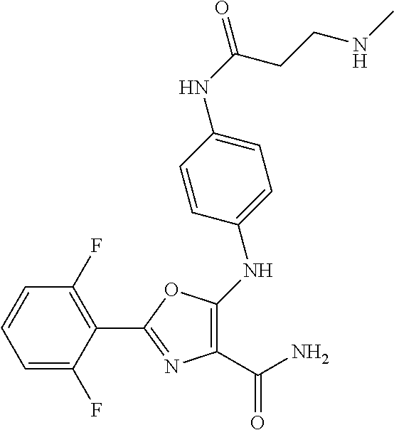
C1(C(N)=O)=C(NC2=CC=C(NC(=O)CCNC)C=C2)OC(C2=C(F)C=CC=C2F)=N1
